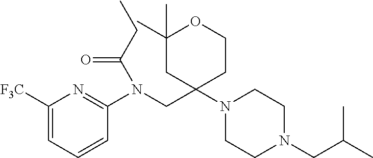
C1([F3C])=CC=CC(N(CC2(N3CCN(CC(C)C)CC3)CCOC(C)(C)C2)C(CC)=O)=N1
